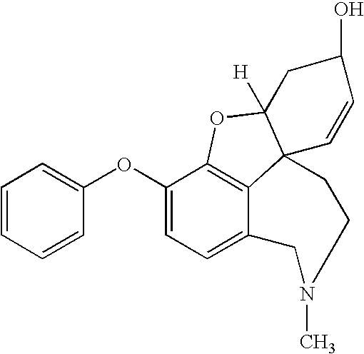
C12=C3C(OC4=CC=CC=C4)=CC=C1CN(C)CCC21C([H])(O3)CC(O)C=C1
